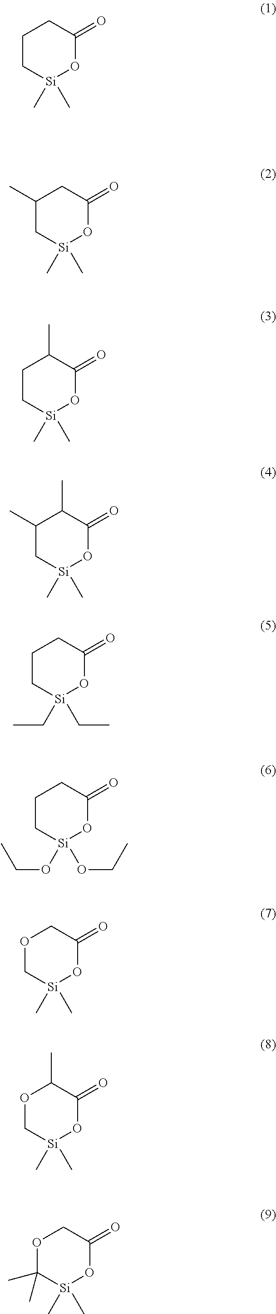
C1C[Si](C)(C)OC(=O)C1.C1(C)C[Si](C)(C)OC(=O)C1.C1C[Si](C)(C)OC(=O)C1C.C1C[Si](OCC)(OCC)OC(=O)C1.O1C[Si](C)(C)OC(=O)C1.O1C[Si](C)(C)OC(=O)C1C.O1C(C)(C)[Si](C)(C)OC(=O)C1.C1C[Si](CC)(CC)OC(=O)C1.C1(C)C[Si](C)(C)OC(=O)C1C
